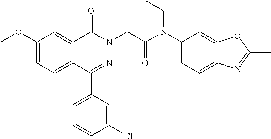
C12=CC(OC)=CC=C1C(C1=CC=CC(Cl)=C1)=NN(CC(=O)N(C1=CC=C3C(=C1)OC(C)=N3)CC)C2=O
